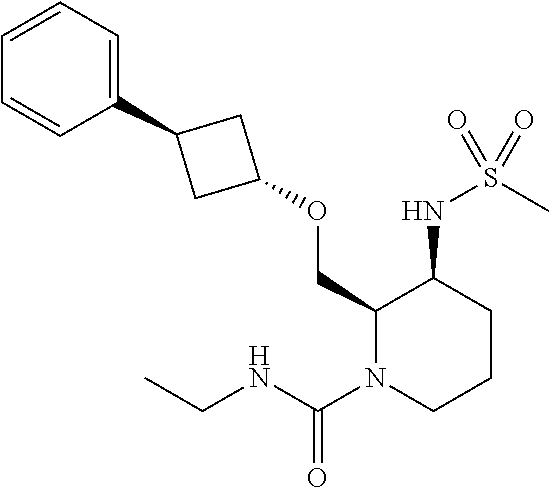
C1(OCC2C(NS(C)(=O)=O)CCCN2C(NCC)=O)CC(C2=CC=CC=C2)C1
